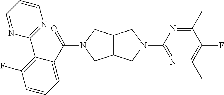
C(=O)(N1CC2C(C1)CN(C1=NC(C)=C(F)C(C)=N1)C2)C1=CC=CC(F)=C1C1=NC=CC=N1
